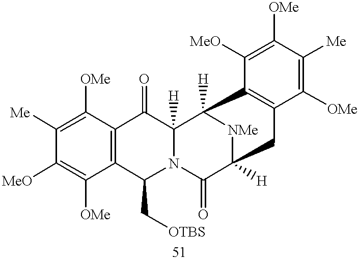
C12=C(C([OMe])=C([Me])C([MeO])=C1[OMe])C(=O)C1([H])N(C2C[OTBS])C(=O)C2([H])[NMe]C1([H])C1=C(C([OMe])=C([Me])C([OMe])=C1[MeO])C2
